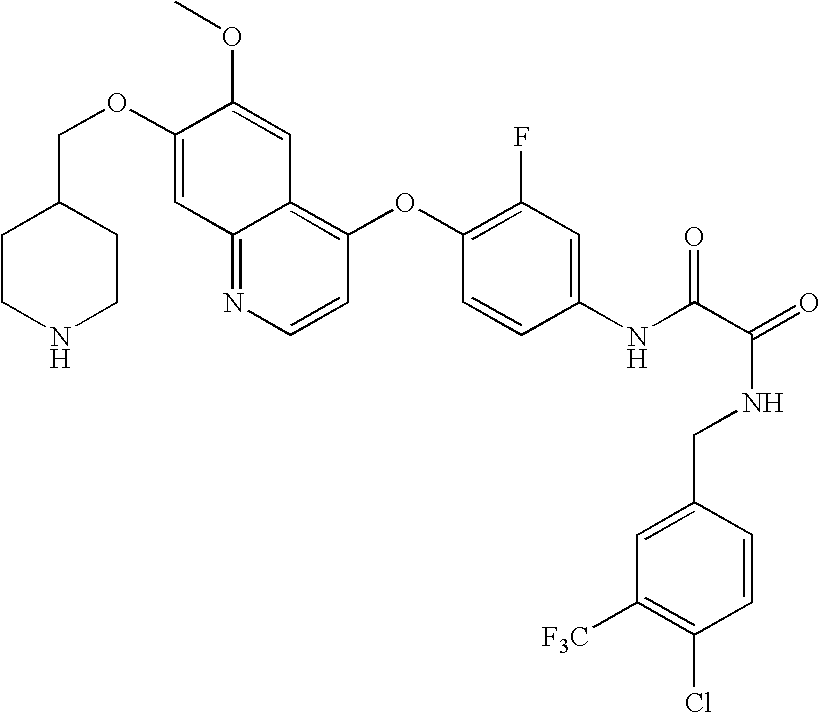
C12=NC=CC(OC3=C(F)C=C(NC(C(=O)NCC4=CC([F3C])=C(Cl)C=C4)=O)C=C3)=C1C=C(OC)C(OCC1CCNCC1)=C2
